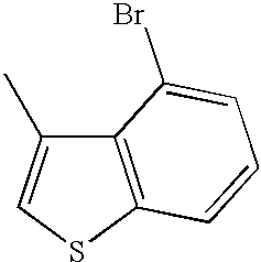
C12=C(SC=C1C)C=CC=C2Br
